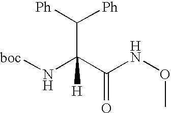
N(C(C(NOC)=O)(C([Ph])[Ph])[H])[boc]
